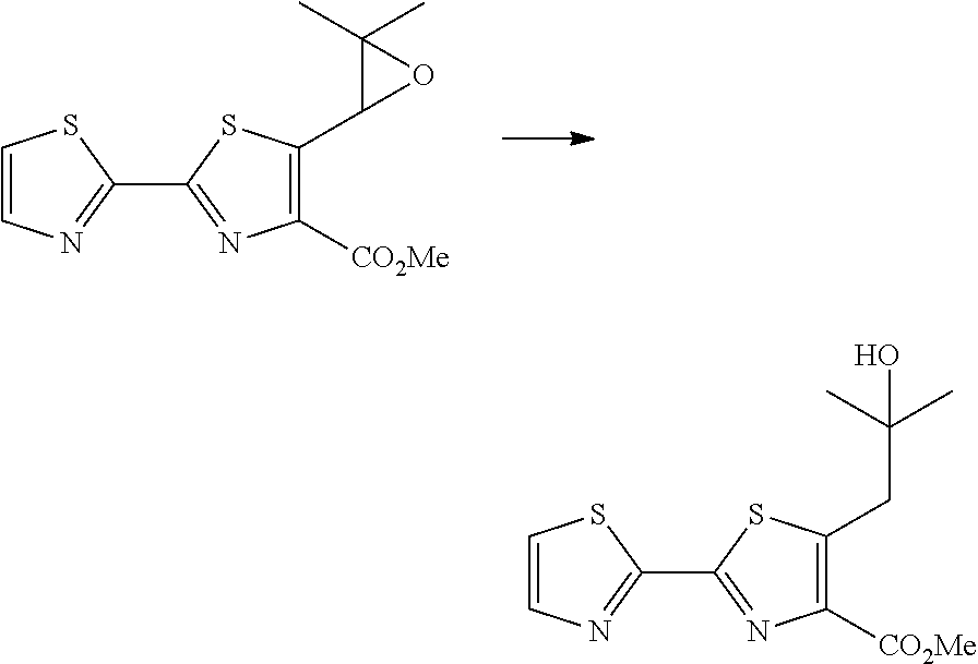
C1=CN=C(C2=NC([CO2Me])=C(C3OC3(C)C)S2)S1.C1=CN=C(C2=NC([CO2Me])=C(CC(C)(C)O)S2)S1
